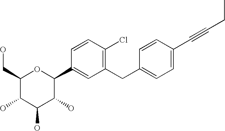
C1(CC2=CC=C(C#CCC)C=C2)=C(Cl)C=CC(C2OC(CO)C(O)C(O)C2O)=C1
